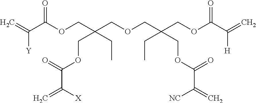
C=C(C(OCC(COCC(COC(C(=C)[H])=O)(COC(C(=C)[NC])=O)CC)(COC(C(=C)[X])=O)CC)=O)[Y]
